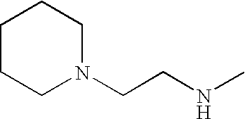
C1CCN(CCNC)CC1
